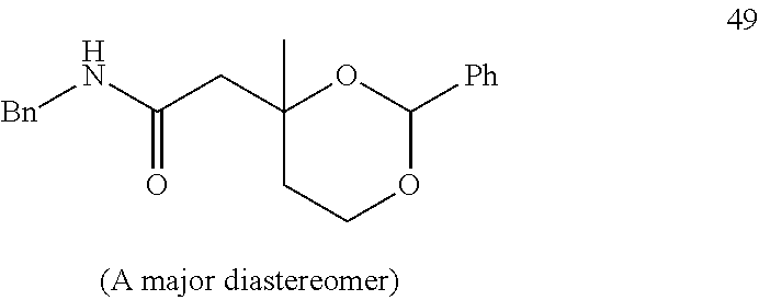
[Bn]NC(CC1(C)CCOC([Ph])O1)=O
